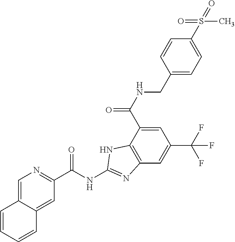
C12=CN=C(C(NC3=NC4=C(C(C(NCC5=CC=C(S(=O)(=O)C)C=C5)=O)=CC(C(F)(F)F)=C4)N3)=O)C=C1C=CC=C2
